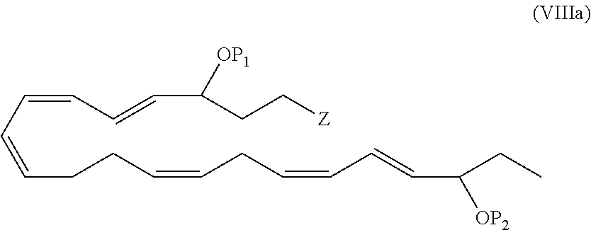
C(=CC=CCCC=CCC=CC=CC(CC)[OP2])C=CC(CC[Z])[OP1]
